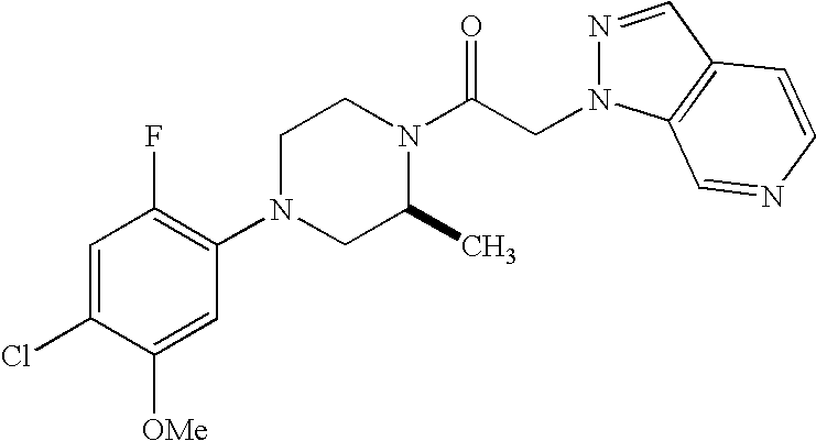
C1=C(Cl)C([OMe])=CC(N2CC(C)N(C(CN3N=CC4=C3C=NC=C4)=O)CC2)=C1F
